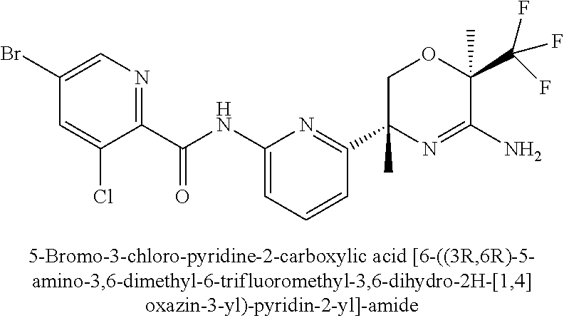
C1(C(NC2=CC=CC(C3(C)N=C(N)C(C)(C(F)(F)F)OC3)=N2)=O)=NC=C(Br)C=C1Cl
